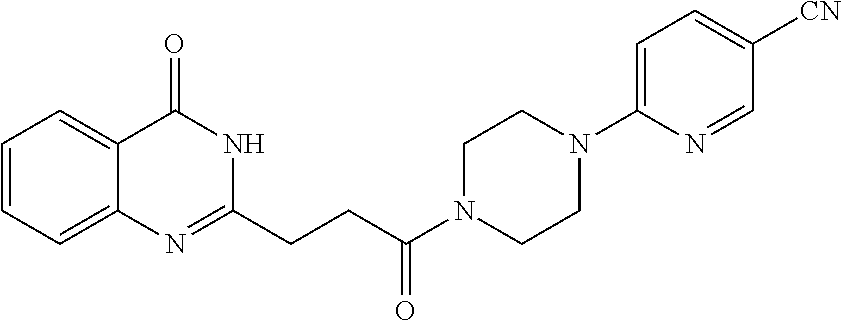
C1=CC=C2C(=C1)C(=O)NC(CCC(N1CCN(C3=CC=C([CN])C=N3)CC1)=O)=N2
